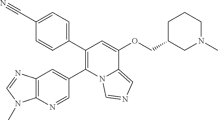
C1(C2=C(C3=CC4=C(N=C3)N(C)C=N4)N3C(=CN=C3)C(OCC3CN(C)CCC3)=C2)=CC=C(C#N)C=C1
